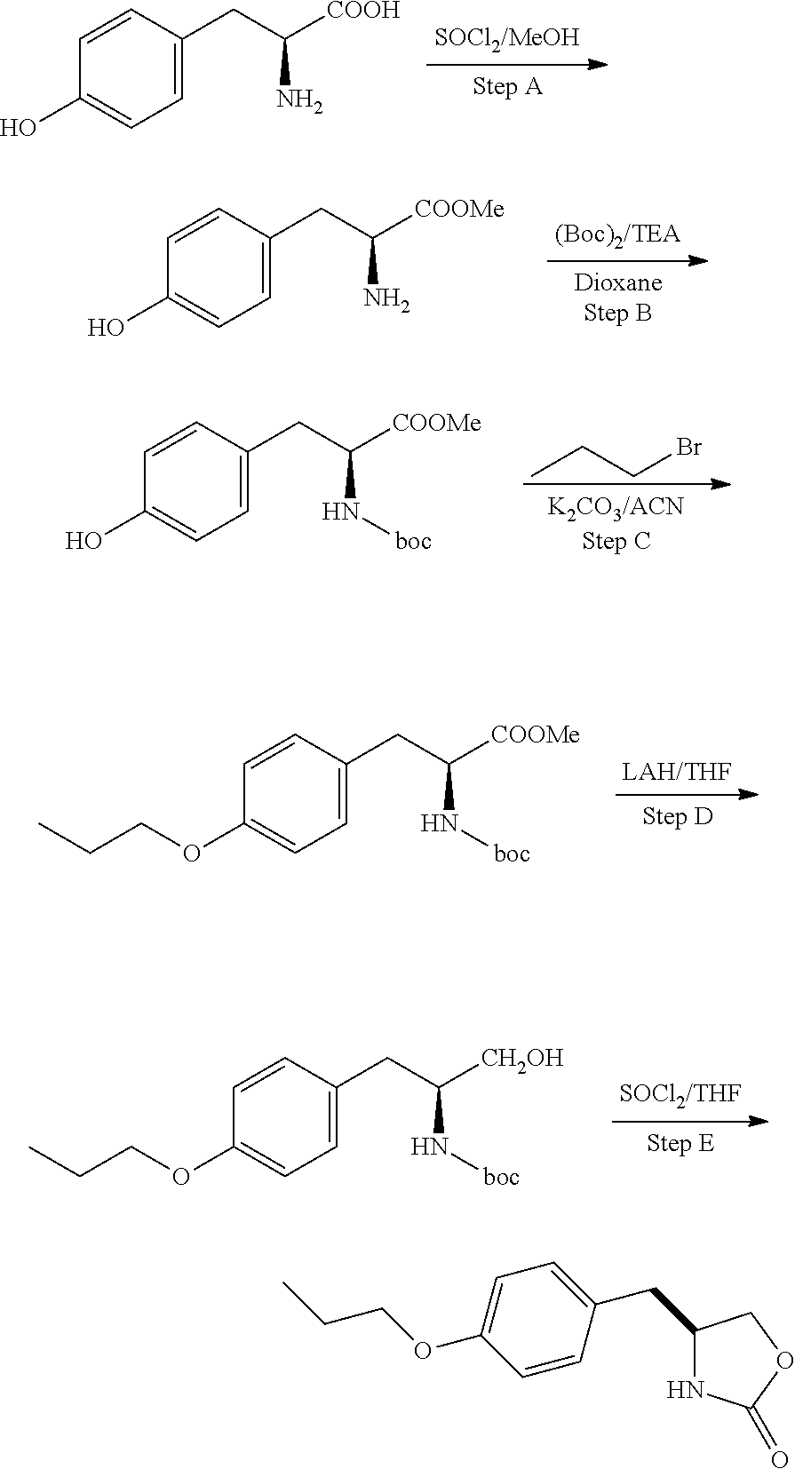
C1=CC(CC([COOH])N)=CC=C1O.C1=CC(CC([COOMe])N)=CC=C1O.C1=CC(CC([COOMe])N[boc])=CC=C1O.CCCBr.C1=CC(CC([COOMe])N[boc])=CC=C1OCCC.C1=CC(CC([CH2OH])N[boc])=CC=C1OCCC.C1(CC2=CC=C(OCCC)C=C2)NC(=O)OC1
